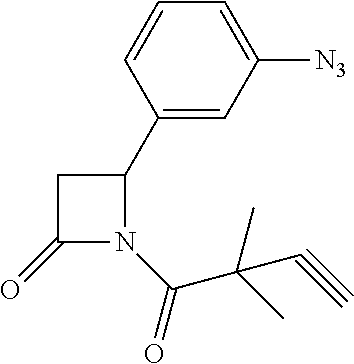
C1=CC(C2CC(=O)N2C(C(C)(C)C#C)=O)=CC([N3])=C1
